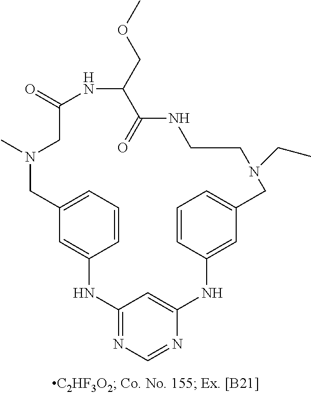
C12=NC=NC(=C1)NC1=CC(=CC=C1)CN(CC)CCNC(=O)C(COC)NC(=O)CN(C)CC1=CC=CC(=C1)N2
